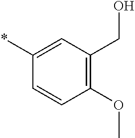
C1(OC)=C(CO)C=C(*)C=C1
